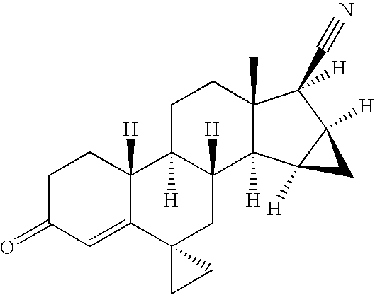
C1=C2C([H])(CCC1=O)C1([H])C([H])(CC23CC3)C2([H])C(C)(CC1)C(C#N)([H])C1([H])C2([H])C1
